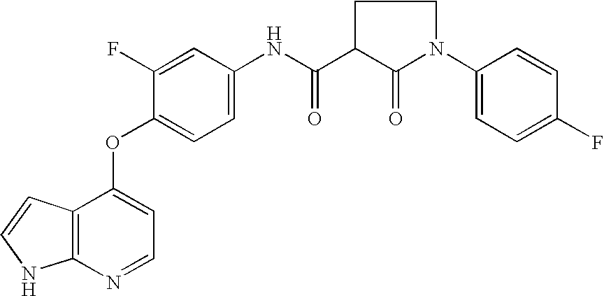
N(C(C1C(=O)N(C2=CC=C(F)C=C2)CC1)=O)C1=CC=C(OC2=CC=NC3=C2C=CN3)C(F)=C1
